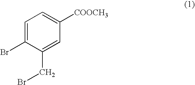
C1=C(Br)C(CBr)=CC([COOCH3])=C1
